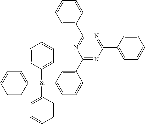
C1=CC([Si](C2=CC=CC=C2)(C2=CC=CC=C2)C2=CC=CC(C3=NC(C4=CC=CC=C4)=NC(C4=CC=CC=C4)=N3)=C2)=CC=C1
